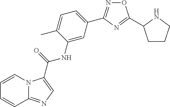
O1N=C(C2=CC=C(C)C(NC(=O)C3=CN=C4N3C=CC=C4)=C2)N=C1C1CCCN1
